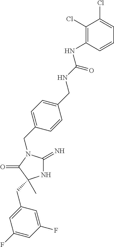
N1C(=N)N(CC2=CC=C(CNC(NC3=C(Cl)C(Cl)=CC=C3)=O)C=C2)C(=O)C1(C)CC1=CC(F)=CC(F)=C1
